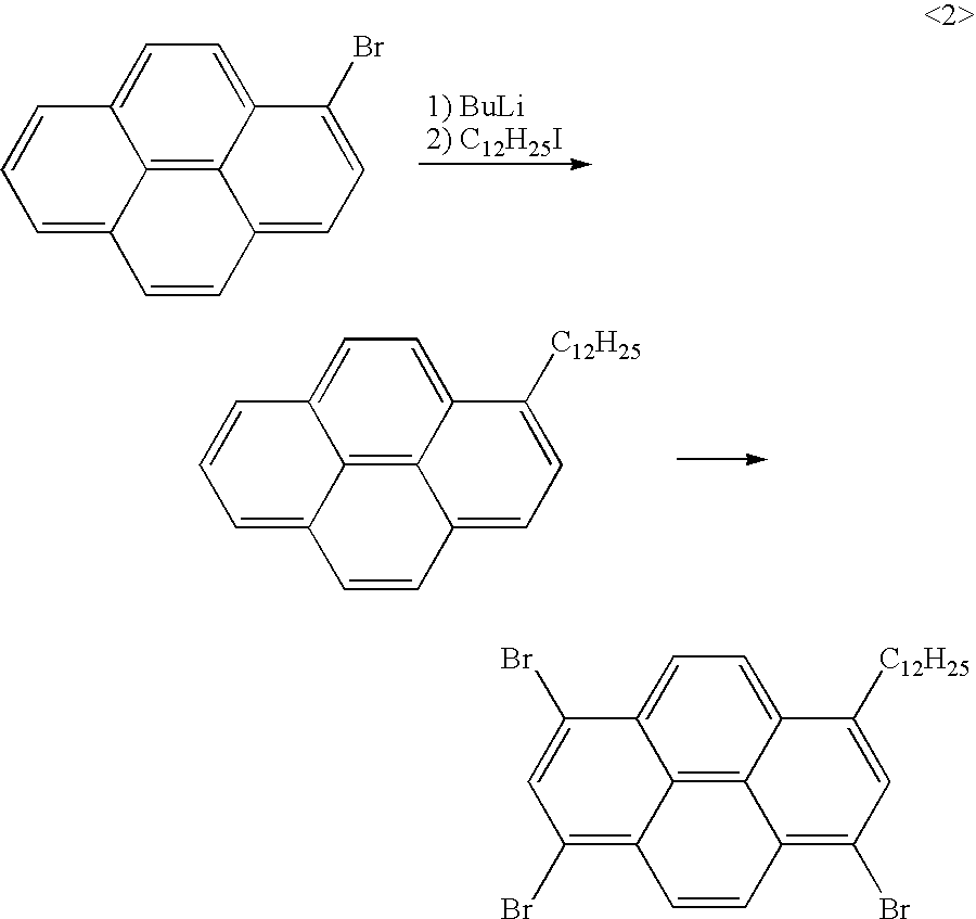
C12=CC=C(Br)C3=CC=C4C(=C13)C(=CC=C4)C=C2.C12=CC=C([C12H25])C3=CC=C4C(=C13)C(=CC=C4)C=C2.C12=C(Br)C=C([C12H25])C3=CC=C4C(=C13)C(=C(Br)C=C4Br)C=C2
